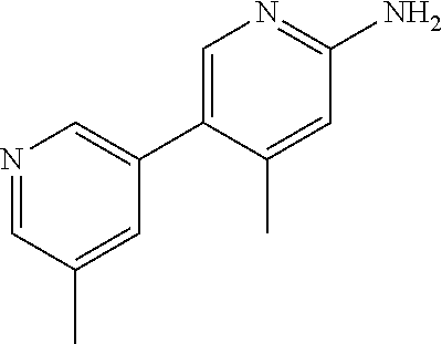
NC1=NC=C(C2=CN=CC(C)=C2)C(C)=C1
